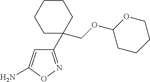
C1(C2(COC3CCCCO3)CCCCC2)=NOC(N)=C1
